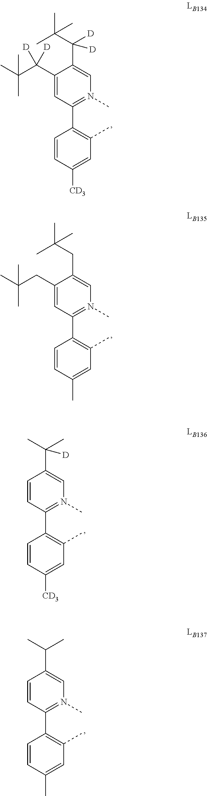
C1(C(C(C)(C)C)([D])[D])=CN(C)=C(C2=C(C)C=C([CD3])C=C2)C=C1C(C(C)(C)C)([D])[D].C1(CC(C)(C)C)=CN(C)=C(C2=C(C)C=C(C)C=C2)C=C1CC(C)(C)C.C1(C(C)(C)[D])=CN(C)=C(C2=C(C)C=C([CD3])C=C2)C=C1.C1(C(C)C)=CN(C)=C(C2=C(C)C=C(C)C=C2)C=C1
